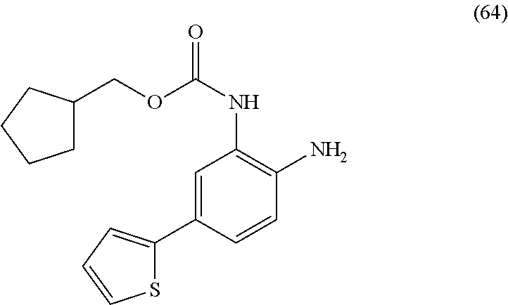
O(C(NC1=C(N)C=CC(C2=CC=CS2)=C1)=O)CC1CCCC1
